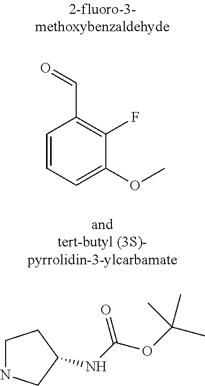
C1=CC=C(OC)C(F)=C1C=O.C1NCC(NC(OC(C)(C)C)=O)C1
